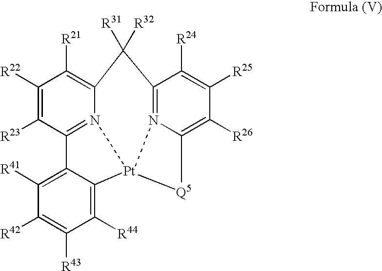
C12=C([R41])C([R42])=C([R43])C([R44])=C1[Pt]13[Q5]C4=C([R26])C([R25])=C([R24])C(=N41)C([R31])([R32])C1=C([R21])C([R22])=C([R23])C2=N13
